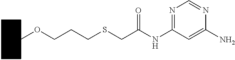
C1CCCC(OCCCSCC(NC2=NC=NC(N)=C2)=O)C1
